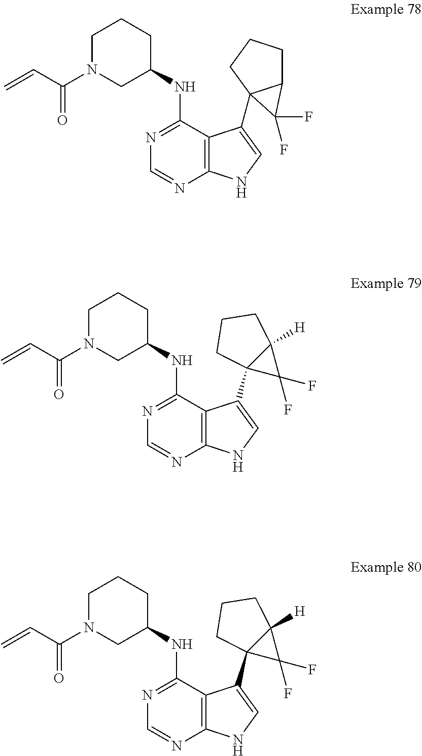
C12=C(C(NC3CCCN(C(C=C)=O)C3)=NC=N1)C(C13C(CCC1)C3(F)F)=CN2.C12=C(C(NC3CCCN(C(C=C)=O)C3)=NC=N1)C(C13C(F)(F)C1([H])CCC3)=CN2.C12=C(C(NC3CCCN(C(C=C)=O)C3)=NC=N1)C(C13C(F)(F)C1([H])CCC3)=CN2
